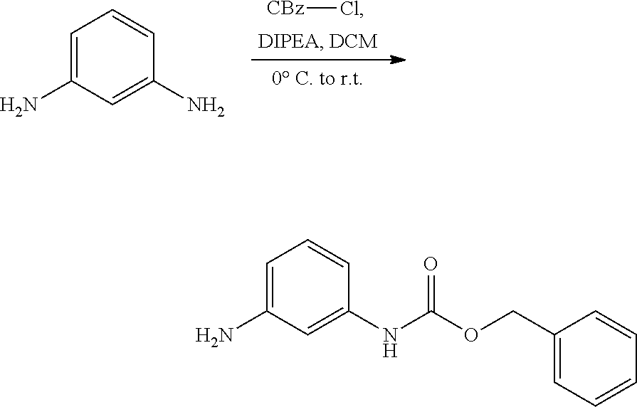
[CBz]Cl.C1=C(N)C=C(N)C=C1.C1=C(N)C=C(NC(OCC2=CC=CC=C2)=O)C=C1
